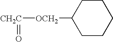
[OCH2]([CH2C]=O)C1CCCCC1
